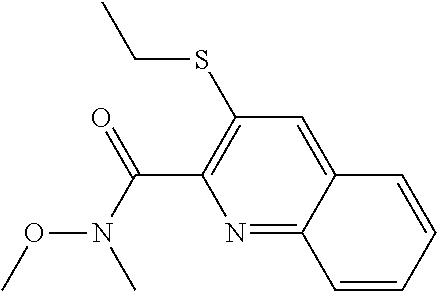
N1=C2C(=CC(SCC)=C1C(N(OC)C)=O)C=CC=C2
